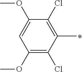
C1(OC)=C(Cl)C(C)=C(Cl)C(OC)=C1
